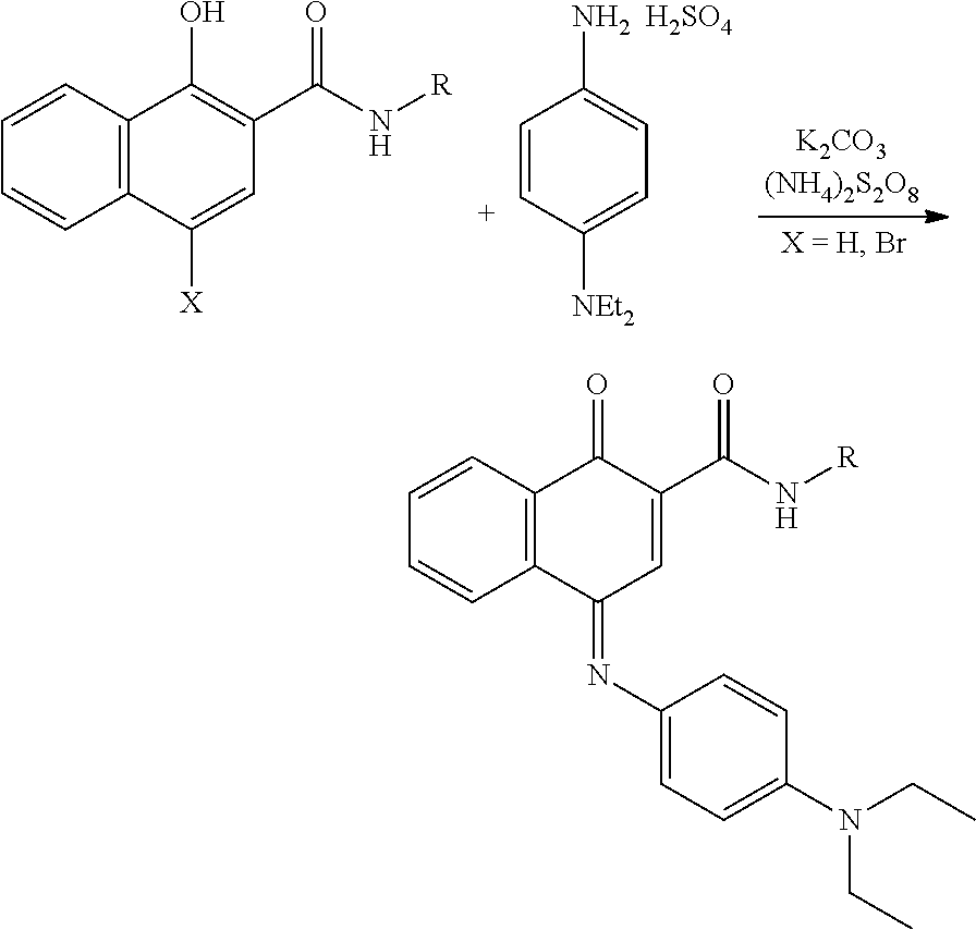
C12=C(C=CC=C1)C(O)=C(C(N[R])=O)C=C2[X].C1=CC([NEt2])=CC=C1[NH2  H2SO4].C12=C(C=CC=C1)C(=O)C(C(N[R])=O)=CC2=NC1=CC=C(N(CC)CC)C=C1
